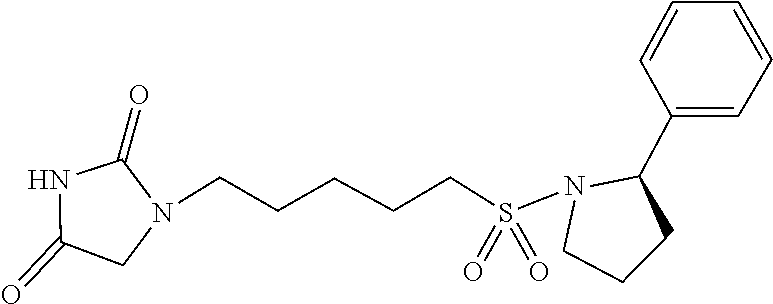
C1(C2=CC=CC=C2)CCCN1S(=O)(CCCCCN1CC(=O)NC1=O)=O
